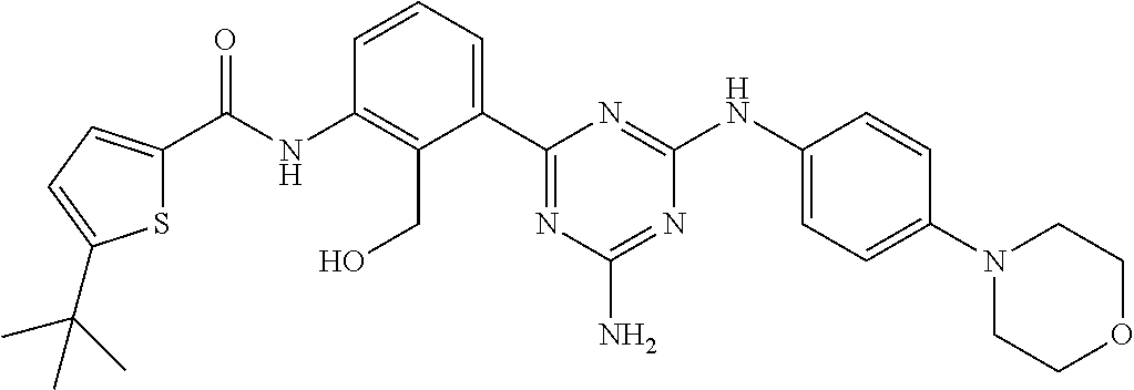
N(C1=C(CO)C(C2=NC(N)=NC(NC3=CC=C(N4CCOCC4)C=C3)=N2)=CC=C1)C(=O)C1=CC=C(C(C)(C)C)S1
